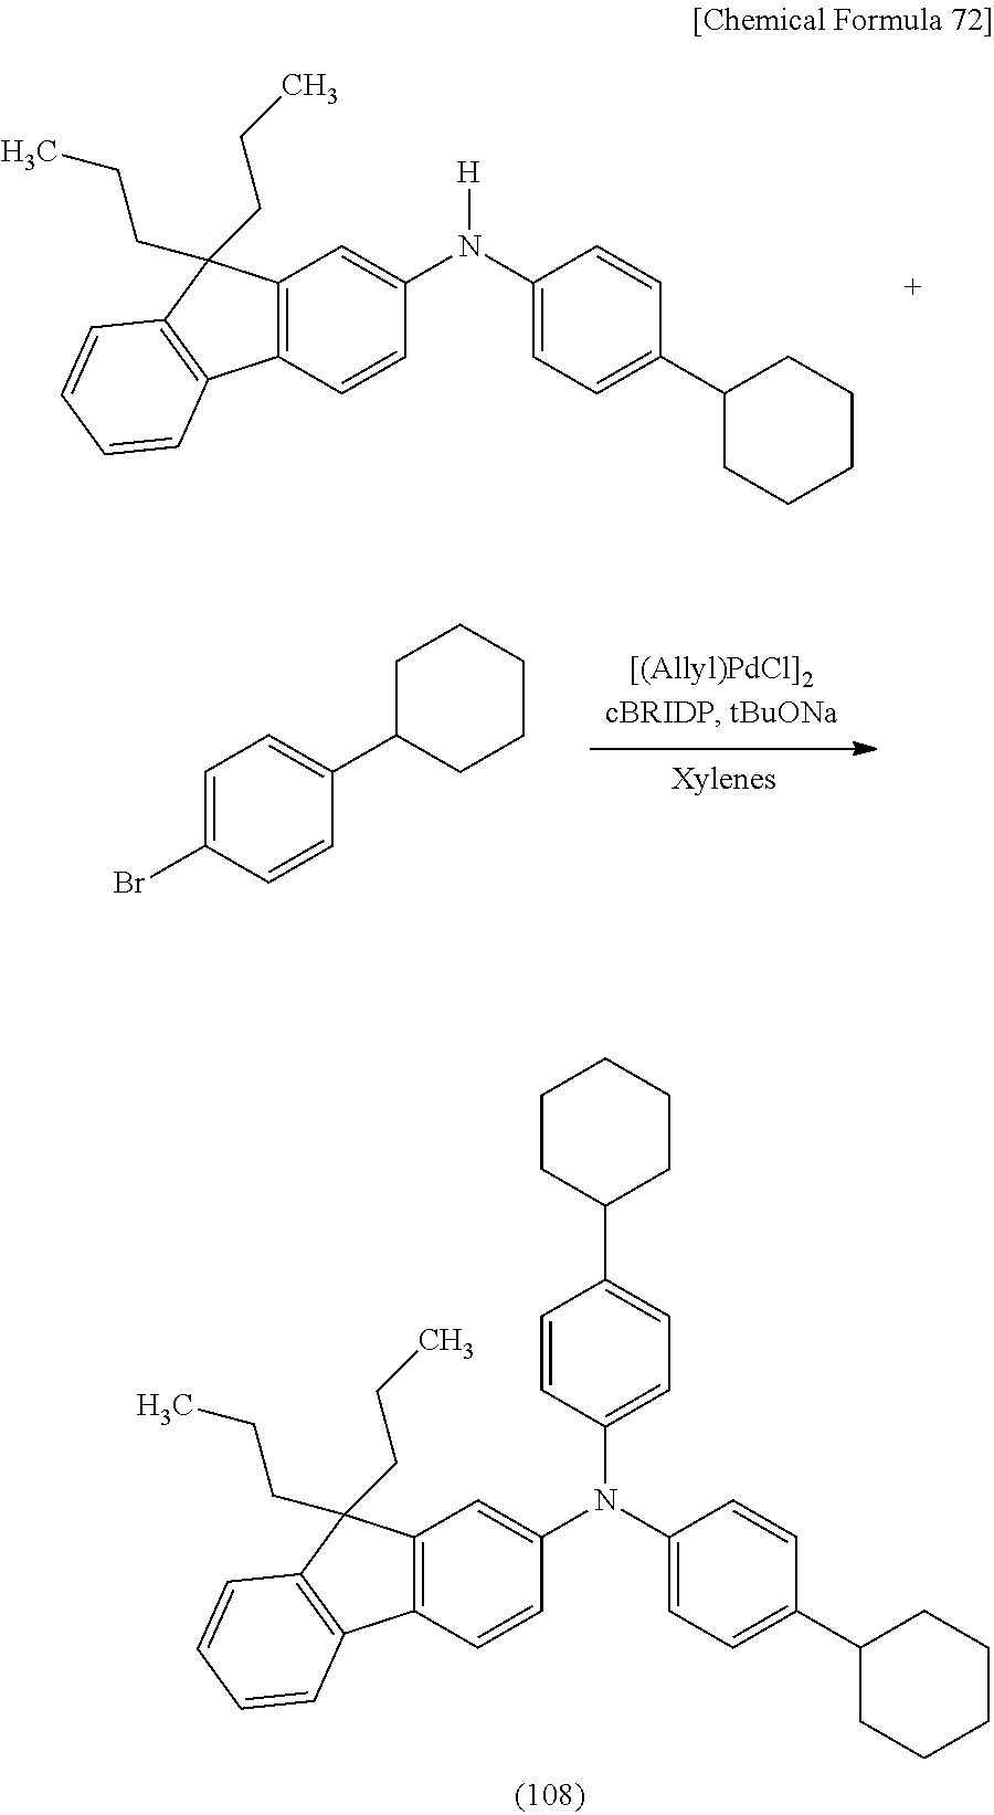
C12=C(C=CC(N(C3=CC=C(C4CCCCC4)C=C3)[H])=C1)C1=C(C2(CCC)CCC)C=CC=C1.C1=C(Br)C=CC(C2CCCCC2)=C1.C12=C(C=CC(N(C3=CC=C(C4CCCCC4)C=C3)C3=CC=C(C4CCCCC4)C=C3)=C1)C1=C(C2(CCC)CCC)C=CC=C1
